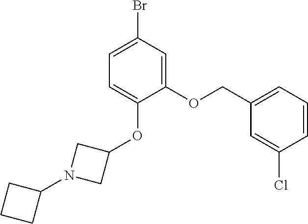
C1=C(Br)C=C(OCC2=CC=CC(Cl)=C2)C(OC2CN(C3CCC3)C2)=C1
